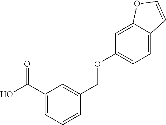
C1(C(O)=O)=CC=CC(COC2=CC=C3C(=C2)OC=C3)=C1
